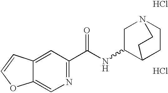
N1=C(C(NC2C3CCN(C2)CC3)=O)C=C2C(=C1)OC=C2.Cl.Cl
